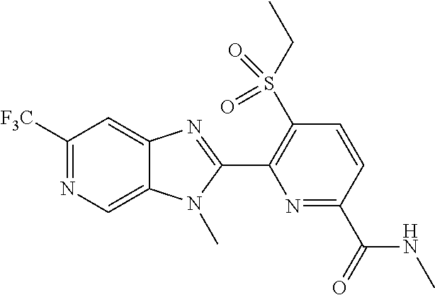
C1([F3C])=NC=C2C(=C1)N=C(C1=C(S(=O)(=O)CC)C=CC(C(=O)NC)=N1)N2C
